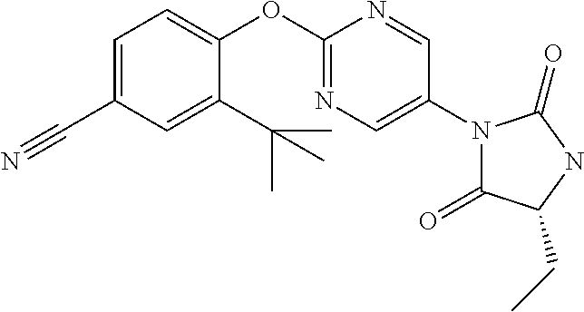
C1(C#N)=CC=C(OC2=NC=C(N3C(=O)C(CC)NC3=O)C=N2)C(C(C)(C)C)=C1
